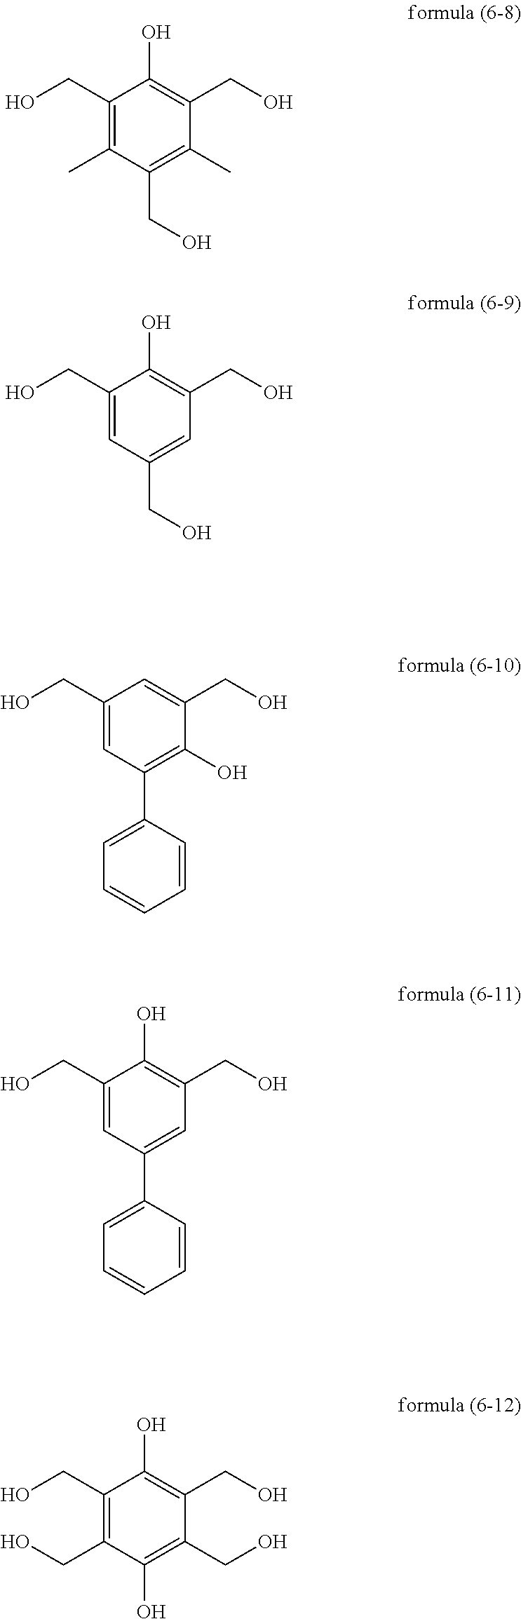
C1(CO)=CC(CO)=CC(CO)=C1O.C1(CO)=CC(C2=CC=CC=C2)=CC(CO)=C1O.C1(CO)=C(C)C(CO)=C(C)C(CO)=C1O.C1(CO)=CC(C2=CC=CC=C2)=C(O)C(CO)=C1.C1(CO)=C(CO)C(O)=C(CO)C(CO)=C1O
